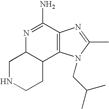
C1NCCC2C1N=C(N)C1=C2N(CC(C)C)C(C)=N1
